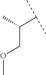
C(COC)(C(C)C)C
